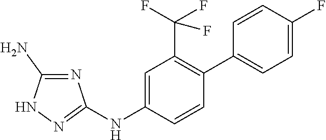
C1=C(NC2=NNC(N)=N2)C=CC(C2=CC=C(F)C=C2)=C1C(F)(F)F
